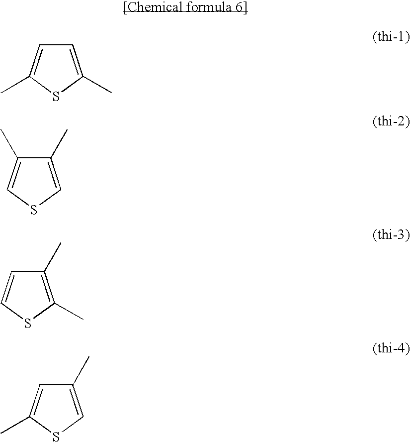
C1=C(C)SC(C)=C1.C1(C)=CSC=C1C.C1(C)=C(C)SC=C1.C1(C)=CSC(C)=C1
